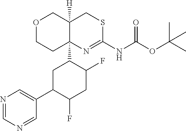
O1CCC2(C3CC(C4=CN=CN=C4)C(F)CC3F)C([H])(C1)CSC(NC(OC(C)(C)C)=O)=N2
